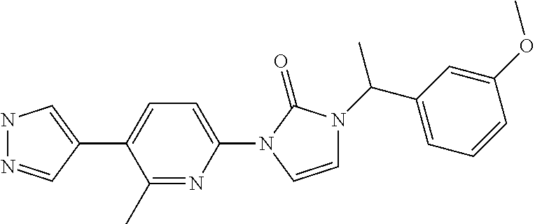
N1N=CC(C2=CC=C(N3C(=O)N(C(C4=CC=CC(OC)=C4)C)C=C3)N=C2C)=C1
